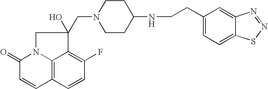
C12=C3C=CC(F)=C1C(CN1CCC(NCCC4=CC=C5C(=C4)N=NS5)CC1)(O)CN2C(=O)C=C3
